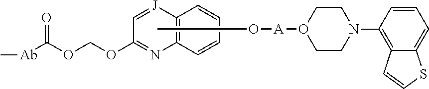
[J]1=CC(OCOC([Ab]C)=O)=NC2=C1C=CC=C2.C1(N2CCO([A]OC)CC2)=C2C(=CC=C1)SC=C2
